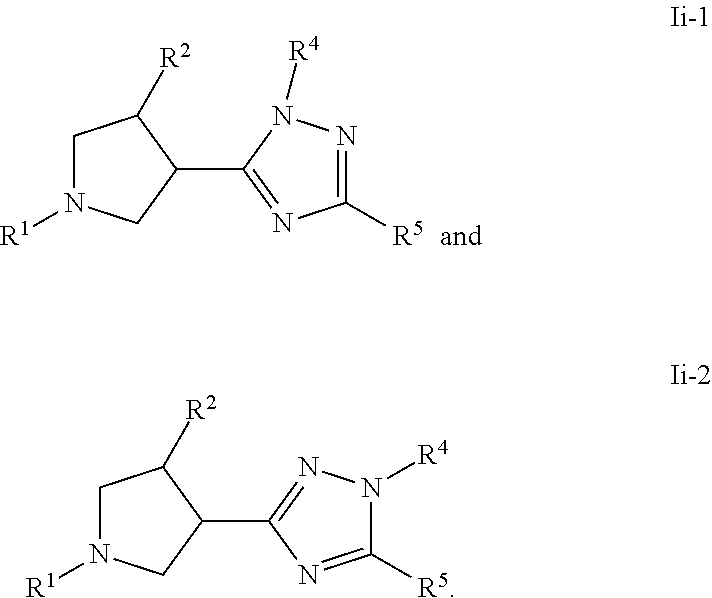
C1([R5])=NN([R4])C(C2C([R2])CN([R1])C2)=N1.C1([R5])=NC(C2C([R2])CN([R1])C2)=NN1[R4]
